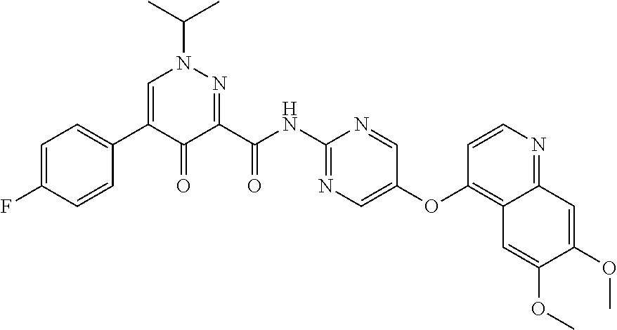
C1=C(F)C=CC(C2=CN(C(C)C)N=C(C(NC3=NC=C(OC4=C5C(=NC=C4)C=C(OC)C(OC)=C5)C=N3)=O)C2=O)=C1
